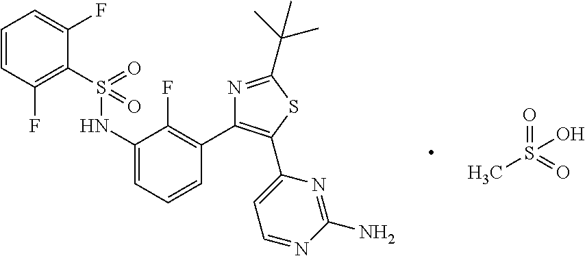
C1=CC(F)=C(S(NC2=CC=CC(C3=C(C4=CC=NC(N)=N4)SC(C(C)(C)C)=N3)=C2F)(=O)=O)C(F)=C1.CS(=O)(=O)O
